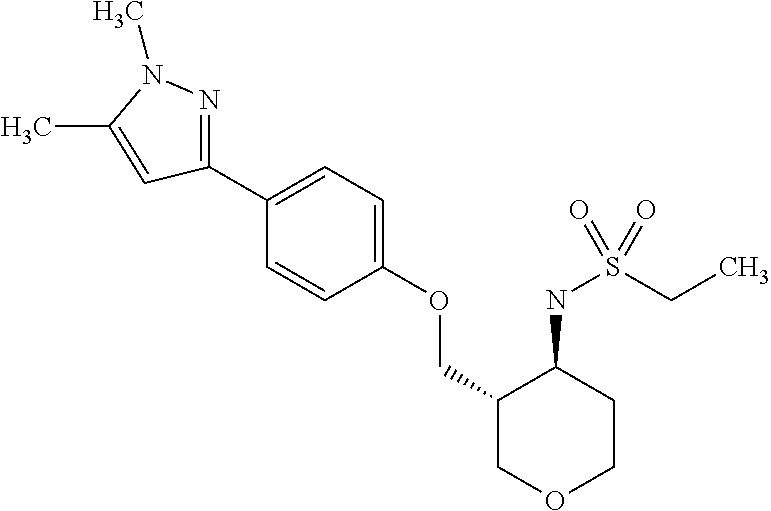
C1(C2=CC=C(OCC3COCCC3NS(CC)(=O)=O)C=C2)=NN(C)C(C)=C1
